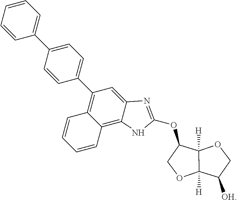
C1=CC=CC=C1C1=CC=C(C2=C3C(=C4C(=C2)N=C(OC2COC5([H])C2([H])OCC5[OH])N4)C=CC=C3)C=C1
